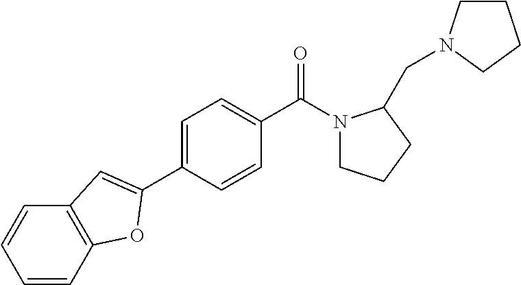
C1(C2=CC3=C(C=CC=C3)O2)=CC=C(C(N2CCCC2CN2CCCC2)=O)C=C1
